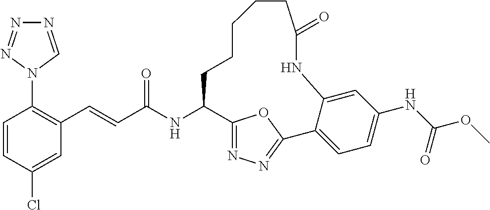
C(NC1C2=NN=C(O2)C2=CC=C(NC(OC)=O)C=C2NC(=O)CCCCC1)(=O)C=CC1=C(N2C=NN=N2)C=CC(Cl)=C1
